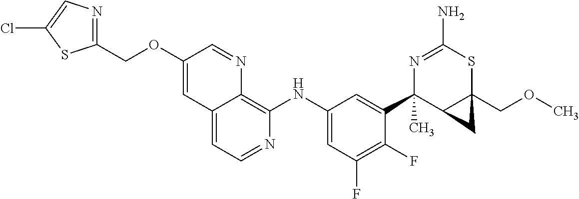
C12=CC=NC(NC3=CC(F)=C(F)C(C4(C)C5C(COC)(SC(N)=N4)C5)=C3)=C1N=CC(OCC1=NC=C(Cl)S1)=C2
